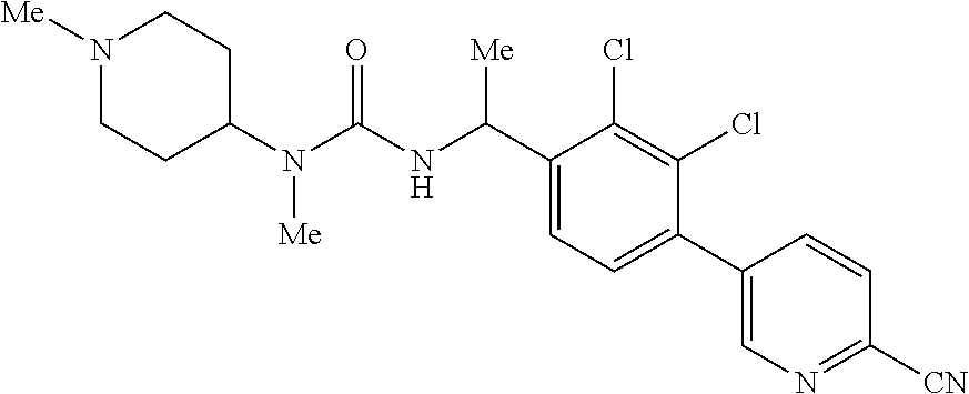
C1(N(C(NC(C2=CC=C(C3=CN=C([CN])C=C3)C(Cl)=C2Cl)[Me])=O)[Me])CCN([Me])CC1
